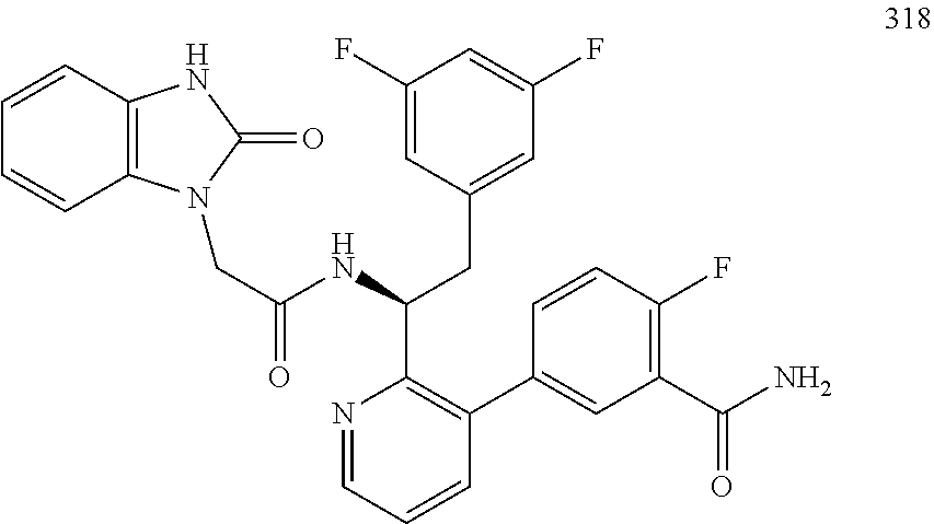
C(C(NC(CC1=CC(F)=CC(F)=C1)C1=C(C2=CC(C(N)=O)=C(F)C=C2)C=CC=N1)=O)N1C2=C(NC1=O)C=CC=C2
